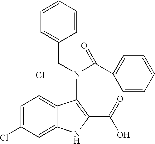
C1(Cl)=CC(Cl)=C2C(=C1)NC(C(O)=O)=C2N(C(C1=CC=CC=C1)=O)CC1=CC=CC=C1
